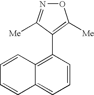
O1N=C([Me])C(C2=C3C(=CC=C2)C=CC=C3)=C1[Me]
